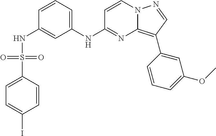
C1=C(NS(C2=CC=C(I)C=C2)(=O)=O)C=CC=C1NC1=NC2=C(C3=CC(OC)=CC=C3)C=NN2C=C1
